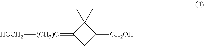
C1(=[(CH3)C][HOCH2])CC([CH2OH])C1(C)C
